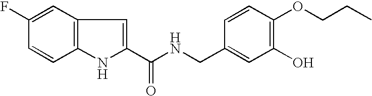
C1=C(F)C=CC2=C1C=C(C(NCC1=CC(O)=C(OCCC)C=C1)=O)N2
